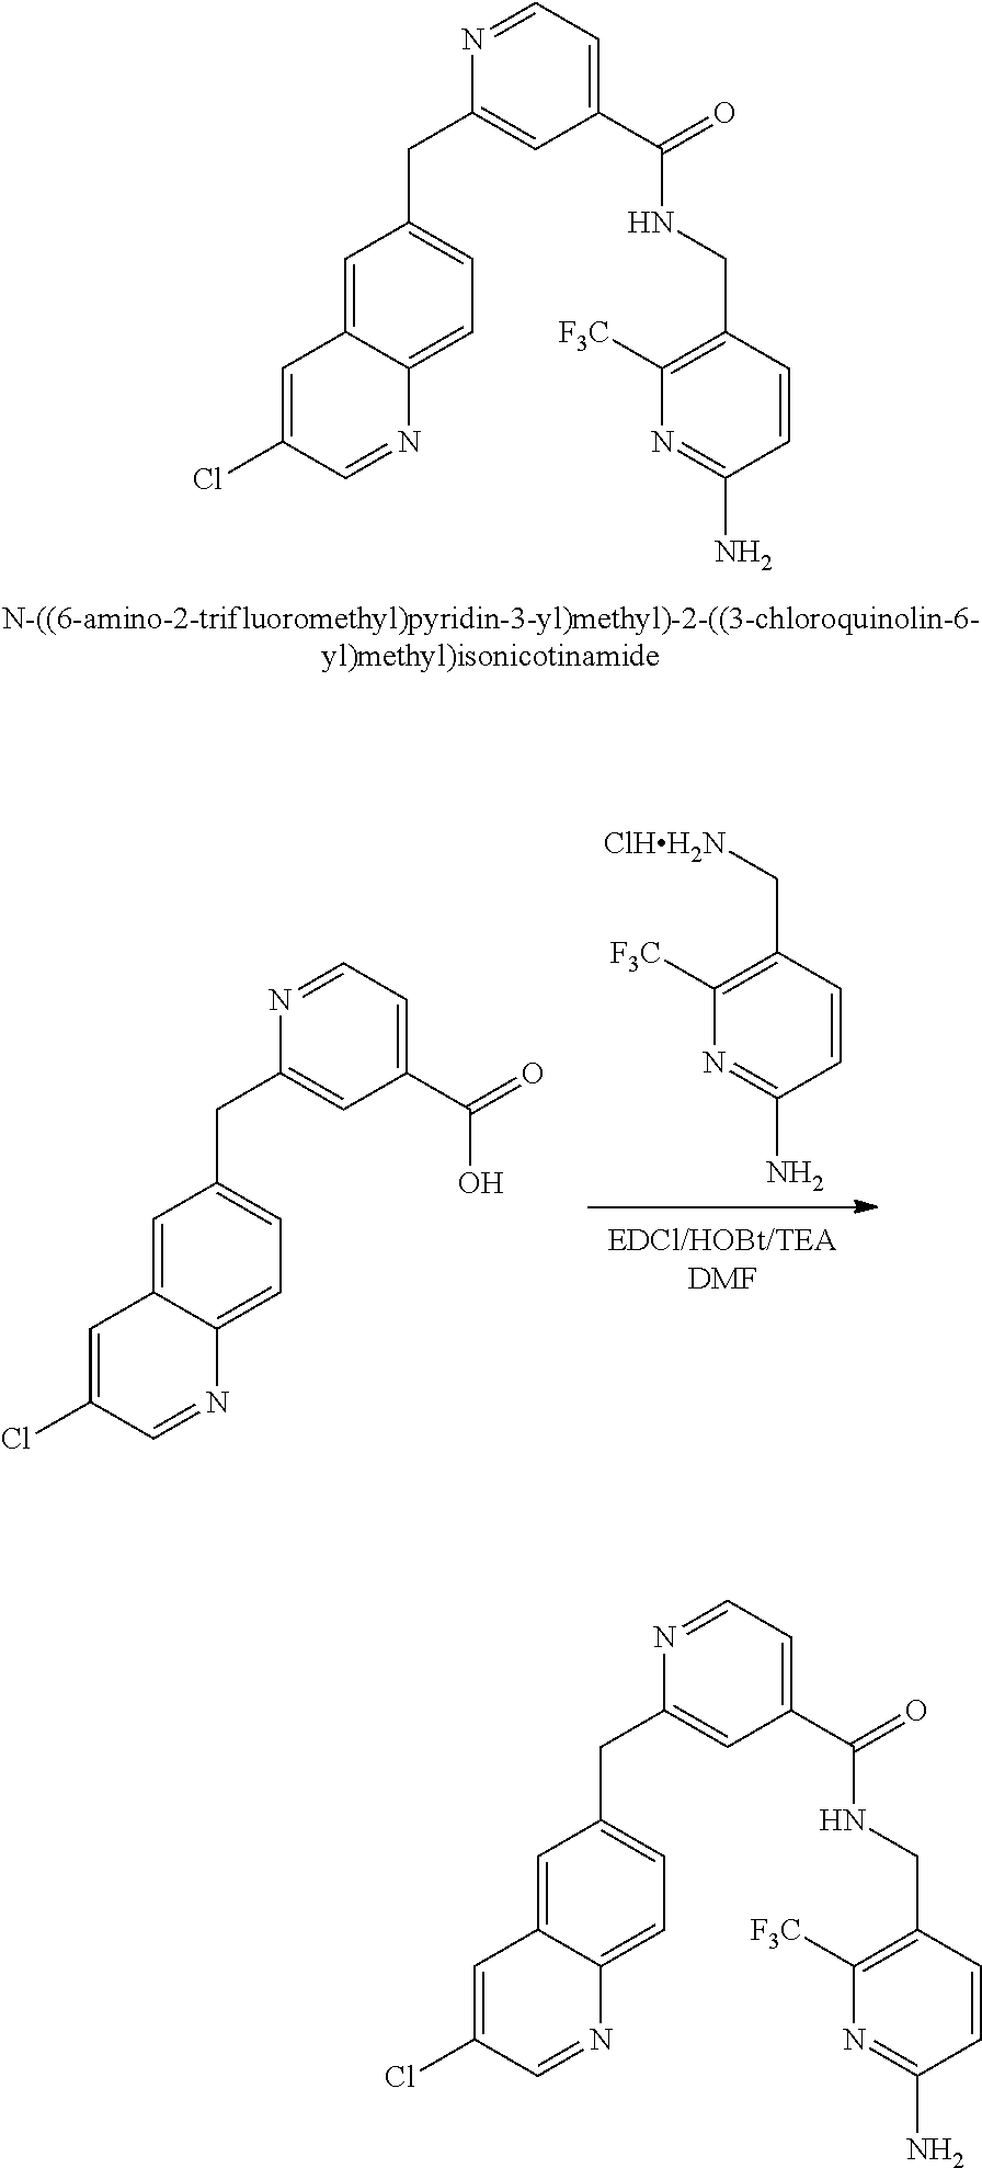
C1=C2C(=CC=C1CC1=CC(C(=O)NCC3=C([F3C])N=C(N)C=C3)=CC=N1)N=CC(Cl)=C2.C1=CC(N)=NC([F3C])=C1C[ClHH2N].C1=C2C(=CC=C1CC1=CC(C(=O)O)=CC=N1)N=CC(Cl)=C2.C1=C2C(=CC=C1CC1=CC(C(=O)NCC3=C([F3C])N=C(N)C=C3)=CC=N1)N=CC(Cl)=C2
